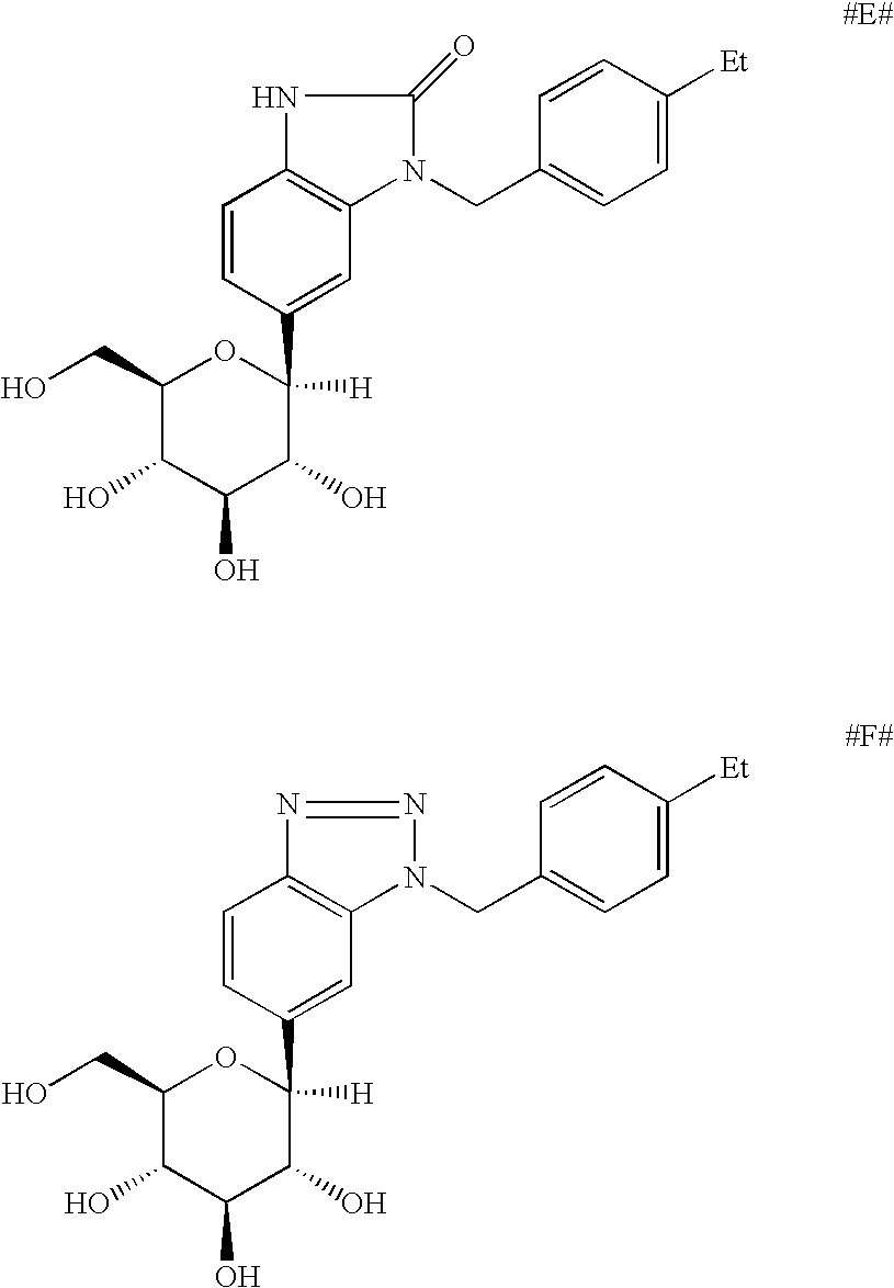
C1(CO)C(O)C(O)C(O)C(C2=CC3=C(C=C2)NC(=O)N3CC2=CC=C([Et])C=C2)([H])O1.C1(CO)C(O)C(O)C(O)C(C2=CC3=C(C=C2)N=NN3CC2=CC=C([Et])C=C2)([H])O1
